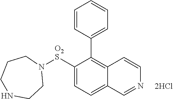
C1([O2S]N2CCCNCC2)=CC=C2C(=C1C1=CC=CC=C1)C=CN=C2
